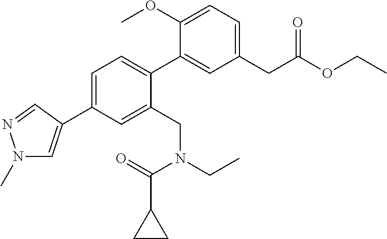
C1=C(C2=CN(C)N=C2)C=C(CN(CC)C(=O)C2CC2)C(C2=CC(CC(OCC)=O)=CC=C2OC)=C1
